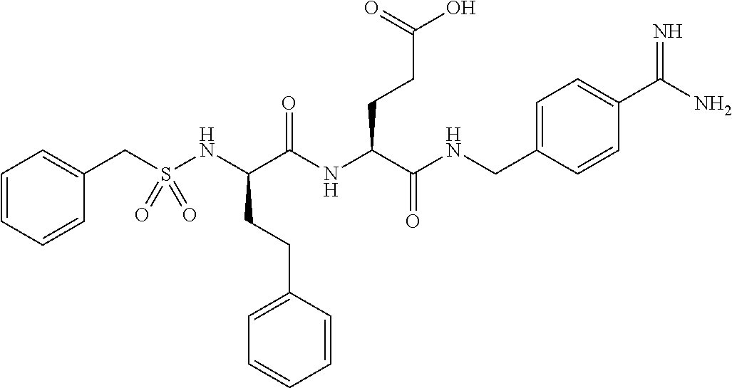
C(CCC(C(NCC1=CC=C(C(N)=N)C=C1)=O)NC(C(CCC1=CC=CC=C1)NS(CC1=CC=CC=C1)(=O)=O)=O)(O)=O
